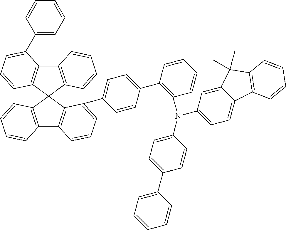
C12=C(C3(C4=C1C(C1=CC=CC=C1)=CC=C4)C1=C(C4=C3C(C3=CC=C(C5=C(N(C6=CC=C7C(=C6)C(C)(C)C6=C7C=CC=C6)C6=CC=C(C7=CC=CC=C7)C=C6)C=CC=C5)C=C3)=CC=C4)C=CC=C1)C=CC=C2
